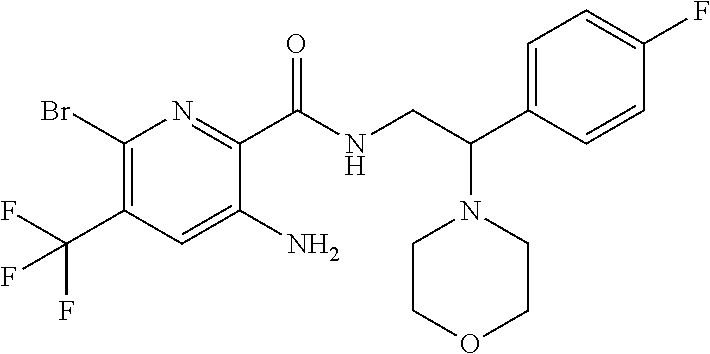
C1(Br)=C(C(F)(F)F)C=C(N)C(C(NCC(N2CCOCC2)C2=CC=C(F)C=C2)=O)=N1
